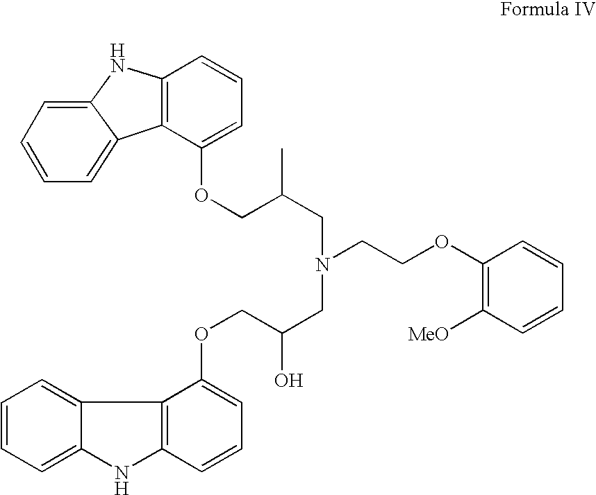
C1=CC=C2C(=C1)C1=C(N2)C=CC=C1OCC(O)CN(CC(C)COC1=CC=CC2=C1C1=CC=CC=C1N2)CCOC1=C([MeO])C=CC=C1
